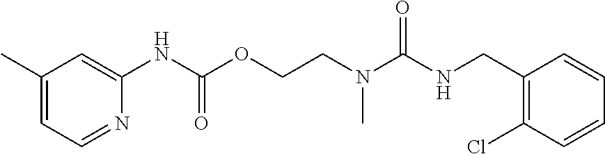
C1=CC=CC(Cl)=C1CNC(N(CCOC(NC1=CC(C)=CC=N1)=O)C)=O
